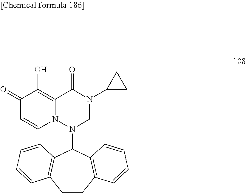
C1(=O)C=CN2C(=C1O)C(=O)N(C1CC1)CN2C1C2=C(CCC3=C1C=CC=C3)C=CC=C2
